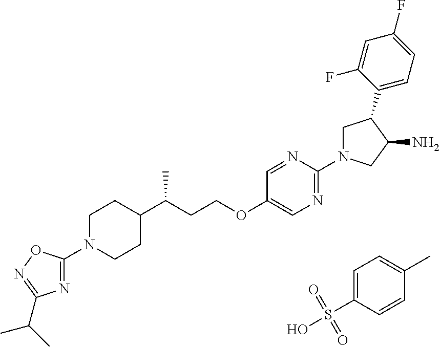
C1=C(S(O)(=O)=O)C=CC(C)=C1.N1(C2=NC(C(C)C)=NO2)CCC(C(CCOC2=CN=C(N3CC(C4=CC=C(F)C=C4F)C(N)C3)N=C2)C)CC1
